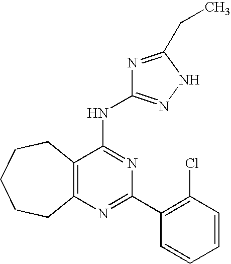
C12=C(N=C(C3=C(Cl)C=CC=C3)N=C1NC1=NNC(CC)=N1)CCCCC2
